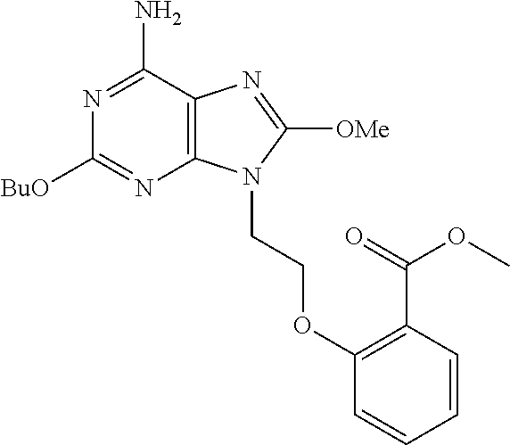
N1=C(N)C2=C(N=C1[BuO])N(CCOC1=C(C(=O)OC)C=CC=C1)C([OMe])=N2
